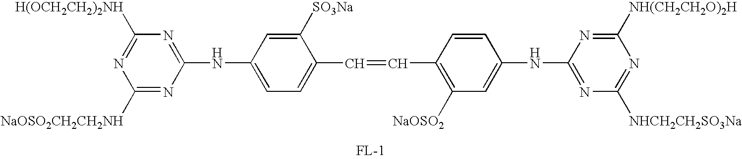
C1([NaOSO2CH2CH2NH])=NC(NC2=CC=C(C=CC3=C([NaOSO2])C=C(NC4=NC([NHCH2CH2SO3Na])=NC([NH(CH2CH2O)2H])=N4)C=C3)C([SO3Na])=C2)=NC([H(OCH2CH2)2NH])=N1
